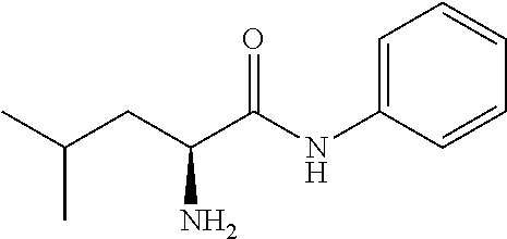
C1=C(NC(C(CC(C)C)N)=O)C=CC=C1
